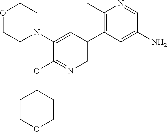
C1(N2CCOCC2)=CC(C2=C(C)N=CC(N)=C2)=CN=C1OC1CCOCC1
